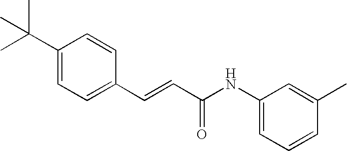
C(=CC(=O)NC1=CC=CC(C)=C1)C1=CC=C(C(C)(C)C)C=C1
